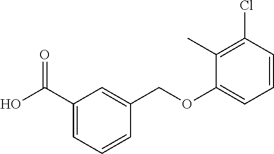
C1(C(O)=O)=CC=CC(COC2=CC=CC(Cl)=C2C)=C1
